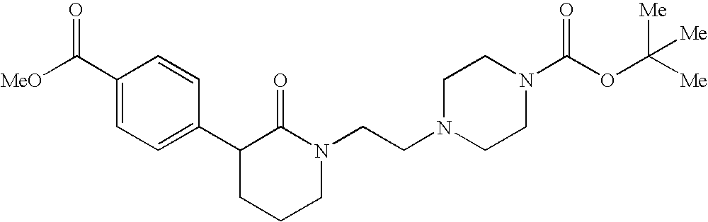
[MeO]C(C1=CC=C(C2CCCN(CCN3CCN(C(OC([Me])([Me])[Me])=O)CC3)C2=O)C=C1)=O
